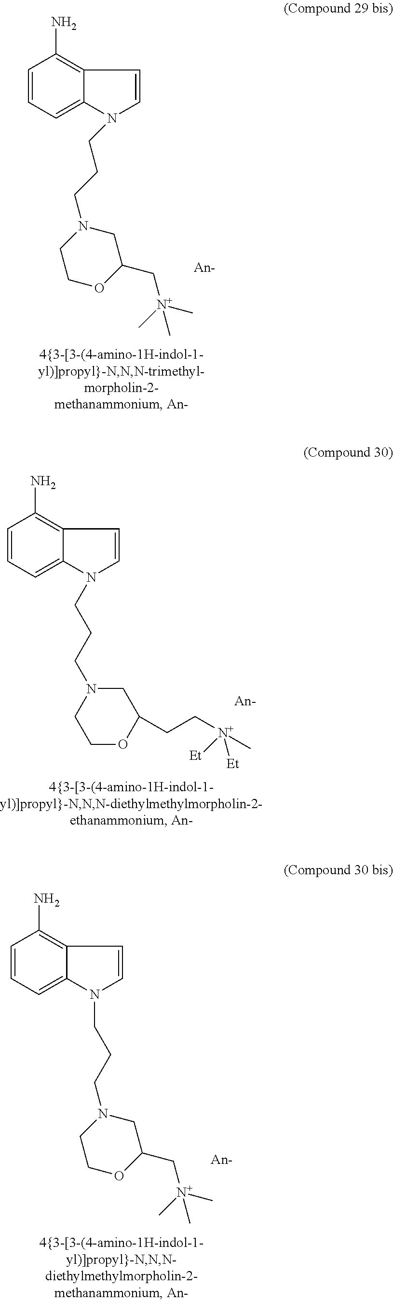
C12=C(N)C=CC=C1N(CCCN1CC(C[N+](C)(C)C)OCC1)C=C2.C12=C(N)C=CC=C1N(CCCN1CCOC(CC[N+]([Et])(C)[Et])C1)C=C2.C12=C(N)C=CC=C1N(CCCN1CC(C[N+](C)(C)C)OCC1)C=C2
